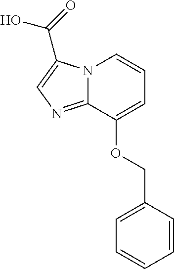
C1=C(OCC2=CC=CC=C2)C2=NC=C(C(=O)O)N2C=C1
